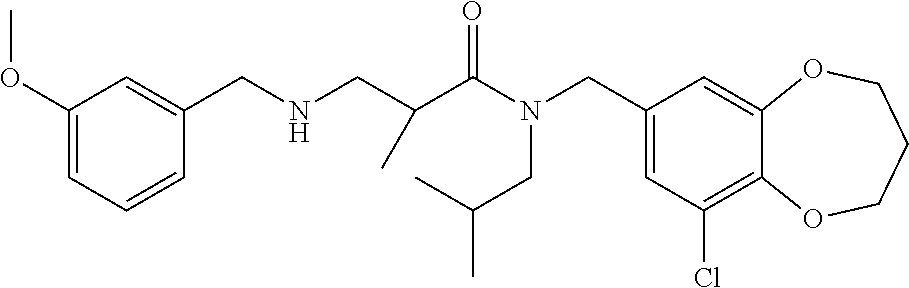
C1(CN(C(=O)C(CNCC2=CC(OC)=CC=C2)C)CC(C)C)=CC(Cl)=C2C(=C1)OCCCO2
